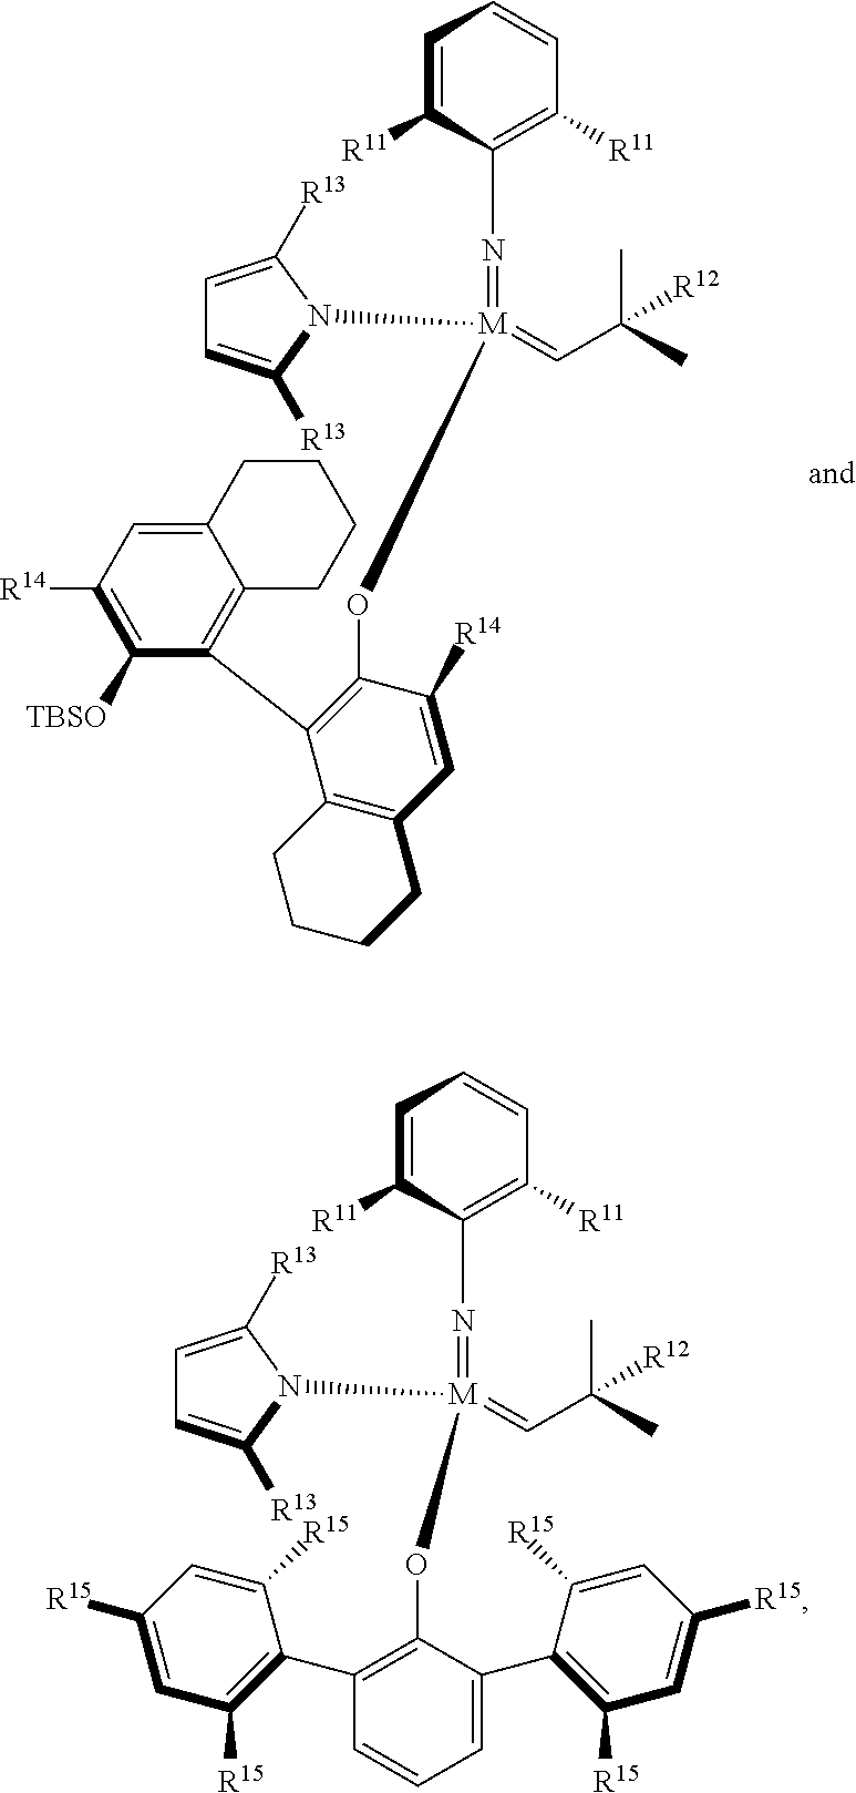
C1=C([R11])C(N=[M](OC2=C(C3=C4C(=CC([R14])=C3[TBSO])CCCC4)C3=C(C=C2[R14])CCCC3)(=CC(C)([R12])C)N2C([R13])=CC=C2[R13])=C([R11])C=C1.C1=C([R11])C(N=[M](=CC(C)([R12])C)(N2C([R13])=CC=C2[R13])OC2=C(C3=C([R15])C=C([R15])C=C3[R15])C=CC=C2C2=C([R15])C=C([R15])C=C2[R15])=C([R11])C=C1
